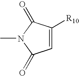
C1=C([R10])C(=O)N(C)C1=O
